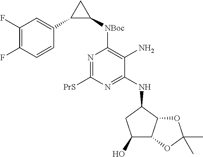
N1=C([PrS])N=C(NC2CC(O)C3C2OC(C)(C)O3)C(N)=C1[NBoc]C1CC1C1=CC(F)=C(F)C=C1
